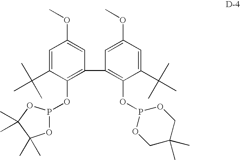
C1=C(C(C)(C)C)C(OP2OC(C)(C)C(C)(C)O2)=C(C2=C(OP3OCC(C)(C)CO3)C(C(C)(C)C)=CC(OC)=C2)C=C1OC
